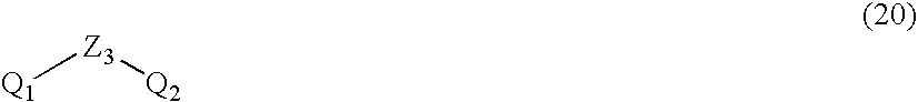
[Q1][Z3][Q2]
